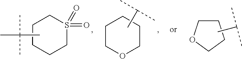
C1CS(=O)(=O)CCC1.CC(C)(C)C.C1COCCC1.CC(C)C.C1COCC1.CC(C)C
